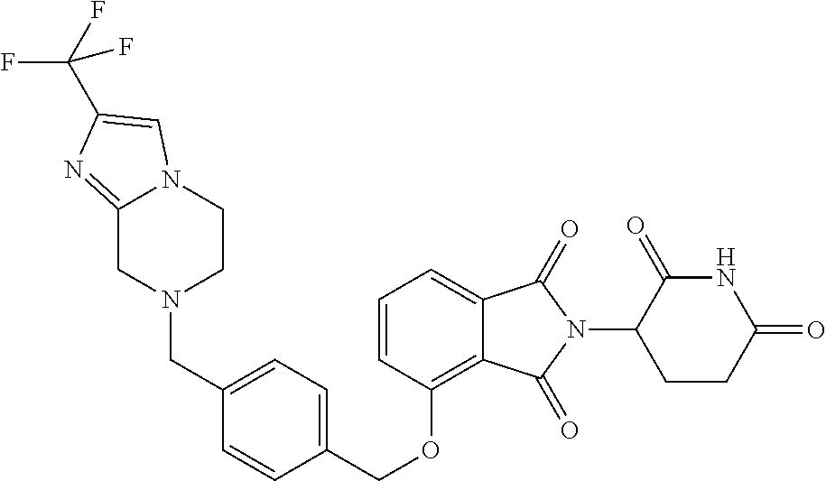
C(OC1=C2C(=CC=C1)C(=O)N(C1C(=O)NC(=O)CC1)C2=O)C1=CC=C(CN2CCN3C(=NC(C(F)(F)F)=C3)C2)C=C1
